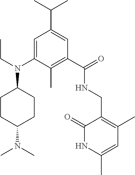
C(C1=CC(C(=O)NCC2=C(C)C=C(C)NC2=O)=C(C)C(N(CC)C2CCC(N(C)C)CC2)=C1)(C)C
